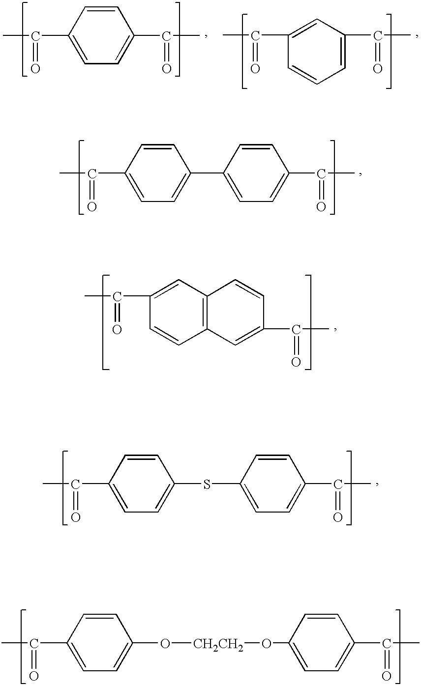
C1(C(=O)C)=CC=C(C(=O)C)C=C1.C1(C(=O)C)=CC(C(=O)C)=CC=C1.C1(C(=O)C)=CC=C(C2=CC=C(C(=O)C)C=C2)C=C1.C12=C(C=C(C(=O)C)C=C1)C=CC(C(=O)C)=C2.C1(C(=O)C)=CC=C(SC2=CC=C(C(=O)C)C=C2)C=C1.C1(C(=O)C)=CC=C(O[CH2CH2]OC2=CC=C(C(=O)C)C=C2)C=C1
